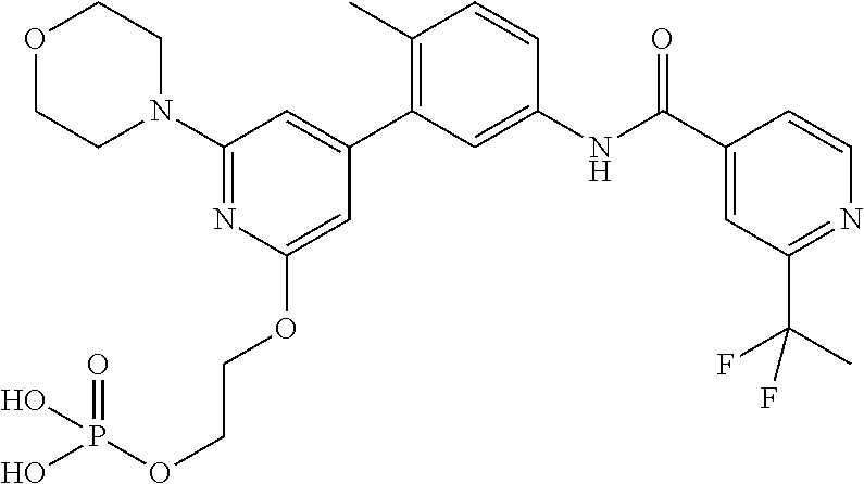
O1CCN(C2=NC(OCCOP(=O)(O)O)=CC(C3=C(C)C=CC(NC(C4=CC(C(F)(C)F)=NC=C4)=O)=C3)=C2)CC1
